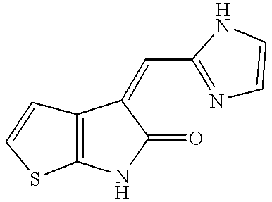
C12=C(NC(=O)C1=CC1=NC=CN1)SC=C2
